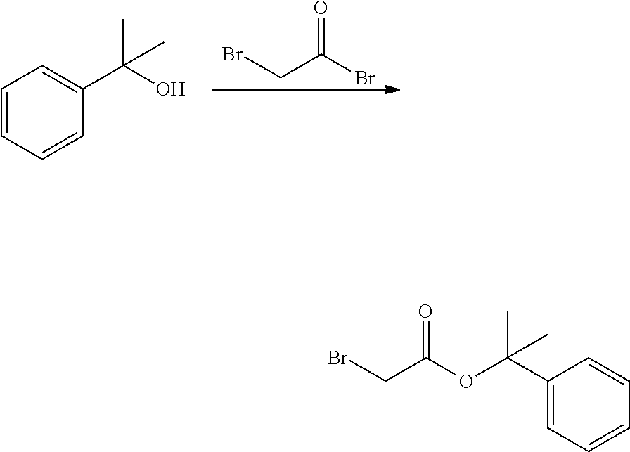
BrCC(Br)=O.C1=CC=CC(C(C)(O)C)=C1.C1=CC(C(C)(C)OC(CBr)=O)=CC=C1
